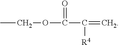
CCOC(C([R4])=C)=O
